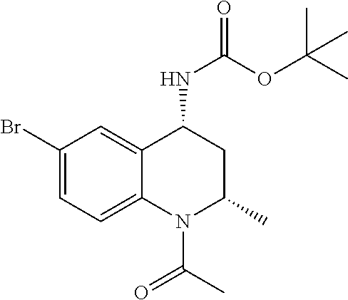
C1(Br)=CC=C2C(=C1)C(NC(OC(C)(C)C)=O)CC(C)N2C(C)=O
